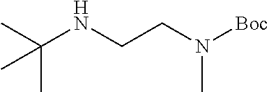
CC(NCCN([Boc])C)(C)C
